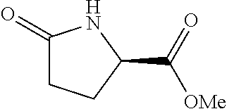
C1(=O)CCC(C([OMe])=O)N1
